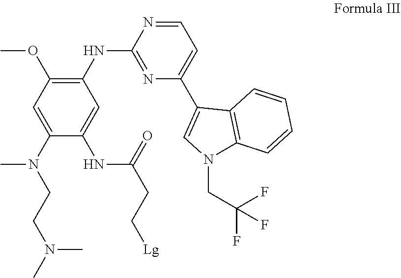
C1(C2=CN(CC(F)(F)F)C3=C2C=CC=C3)=CC=NC(NC2=C(OC)C=C(N(CCN(C)C)C)C(NC(CC[Lg])=O)=C2)=N1
